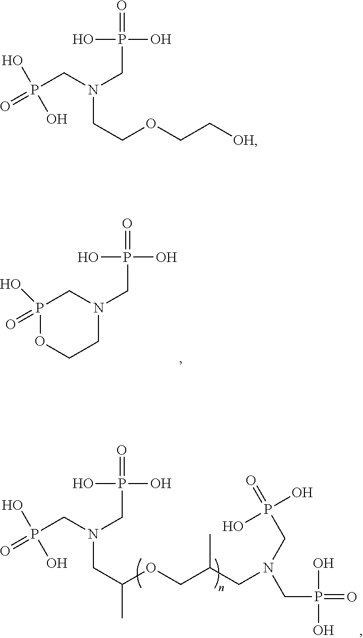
P1(=O)(O)OCCN(CP(O)(O)=O)C1.P(CN(CC(OCC(C)CN(CP(O)(=O)O)CP(O)(O)=O)C)CP(O)(O)=O)(O)(O)=O.O=P(O)(O)CN(CP(O)(O)=O)CCOCC[OH]
